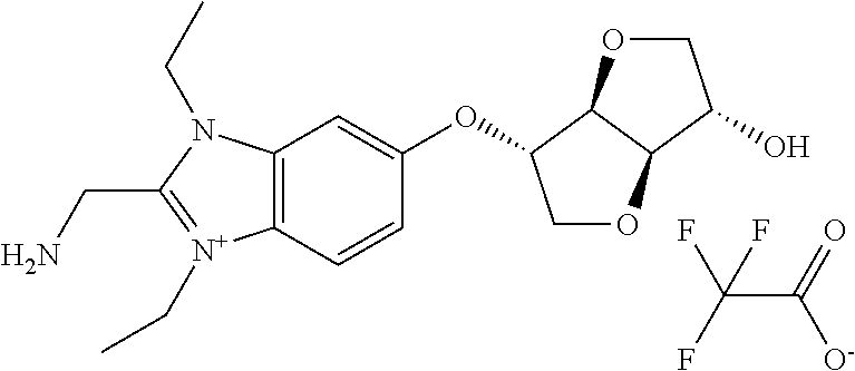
C12=C(C=CC(OC3COC4C3OCC4O)=C1)[N+](CC)=C(CN)N2CC.C(C(=O)[O-])(F)(F)F
